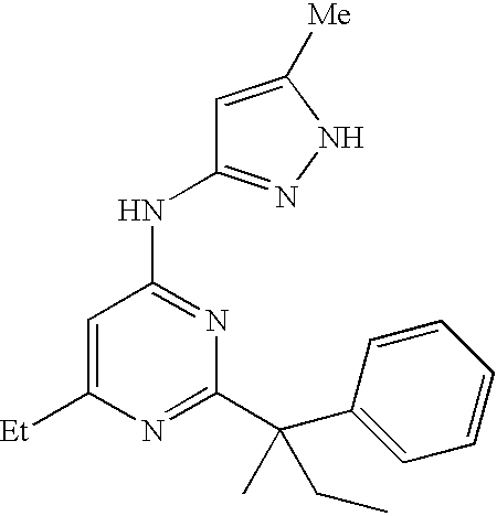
C1=C([Et])N=C(C(C2=CC=CC=C2)(C)CC)N=C1NC1=NNC([Me])=C1
